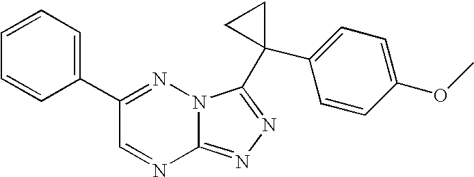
C12=NN=C(C3(C4=CC=C(OC)C=C4)CC3)N1N=C(C1=CC=CC=C1)C=N2
